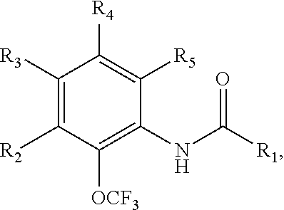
C1([R3])=C([R2])C([OCF3])=C(NC([R1])=O)C([R5])=C1[R4]
